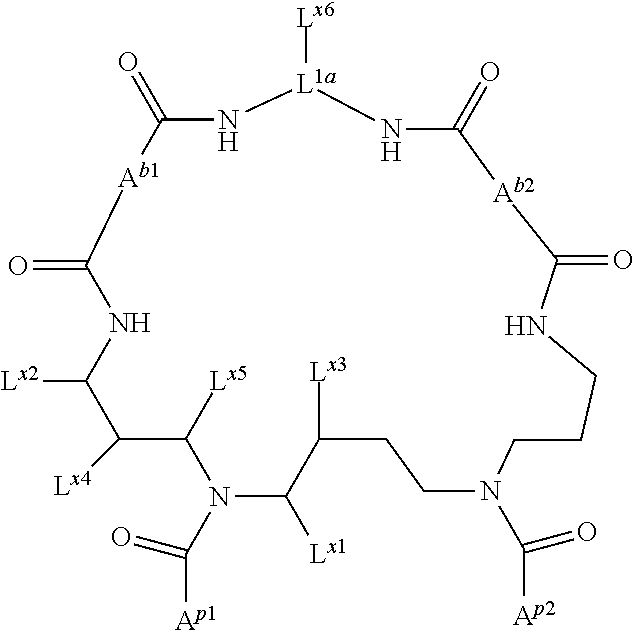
[Lx6][L1a]1NC(=O)[Ab2]C(=O)NCCCN(C([Ap2])=O)CCC([Lx3])C([Lx1])N(C([Ap1])=O)C([Lx5])C([Lx4])C([Lx2])NC(=O)[Ab1]C(=O)N1
